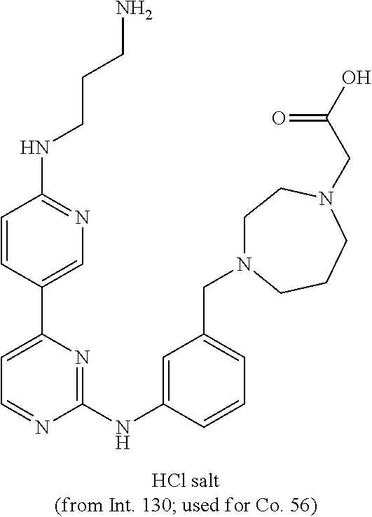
C1(NC2=CC(CN3CCN(CC(O)=O)CCC3)=CC=C2)=NC(C2=CN=C(NCCCN)C=C2)=CC=N1
